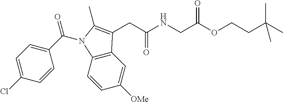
C(NCC(OCCC(C)(C)C)=O)(CC1=C(C)N(C(C2=CC=C(Cl)C=C2)=O)C2=C1C=C([OMe])C=C2)=O
